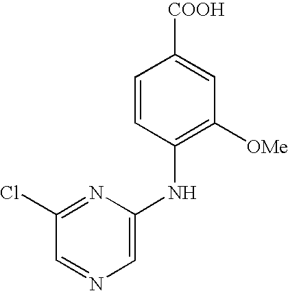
C1=CC(NC2=CN=CC(Cl)=N2)=C([OMe])C=C1[COOH]
